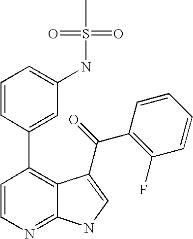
C1=CN=C2C(=C1C1=CC(NS(C)(=O)=O)=CC=C1)C(C(C1=C(F)C=CC=C1)=O)=CN2
